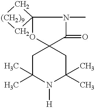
C1C(C)(C)N([H])C(C)(C)CC12C(=O)N(C)C1(O2)C[(CH2)9]C1
